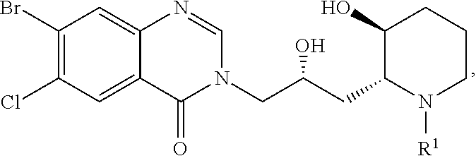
C1(Br)=C(Cl)C=C2C(=C1)N=CN(CC(CC1N([R1])CCCC1O)O)C2=O
